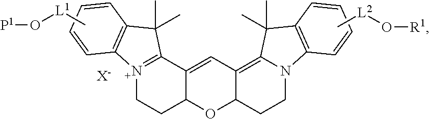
[N+]12=C(C3=CC4=C5N(CCC4OC3CC1)C1=C(C5(C)C)C=CC=C1)C(C)(C)C1=C2C=CC=C1.[X-].[P1]O[L1]C.C[L2]O[R1]
